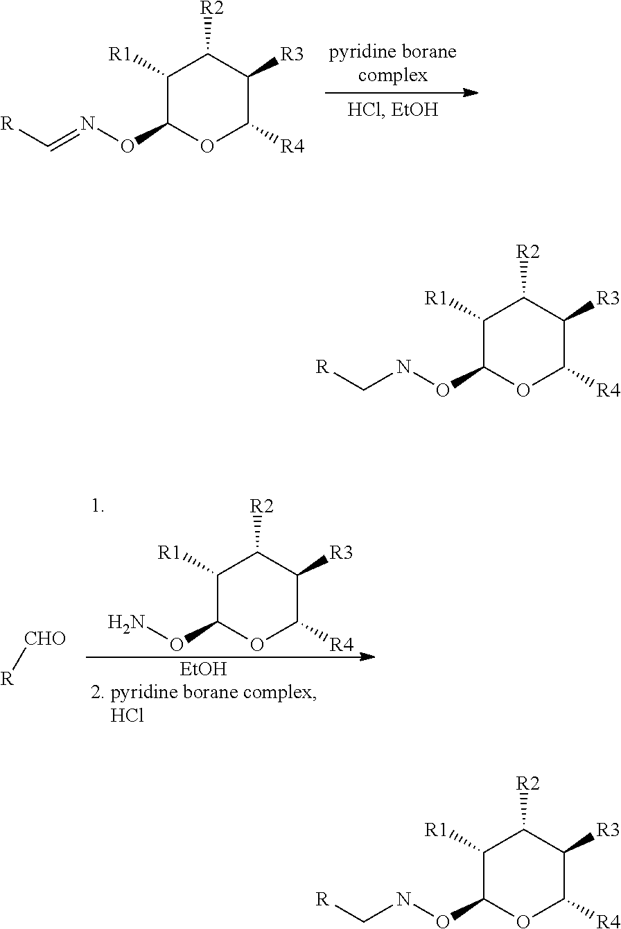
C1([R1])C(ONC[R])OC([R4])C([R3])C1[R2].C1([R1])C(ONC[R])OC([R4])C([R3])C1[R2].C1([R1])C(ON=C[R])OC([R4])C([R3])C1[R2].[CHO][R].[EtOH].C1([R1])C(ON)OC([R4])C([R3])C1[R2]
